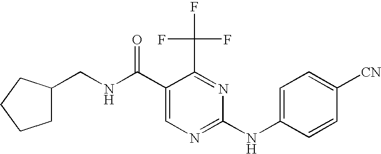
C(NC(C1=CN=C(NC2=CC=C([CN])C=C2)N=C1C(F)(F)F)=O)C1CCCC1
